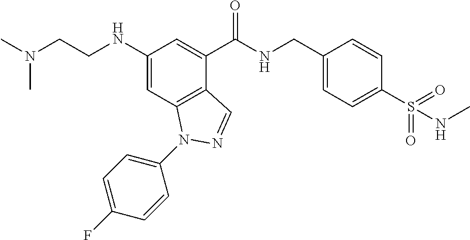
C1(NCCN(C)C)=CC2=C(C(C(NCC3=CC=C(S(=O)(NC)=O)C=C3)=O)=C1)C=NN2C1=CC=C(F)C=C1
